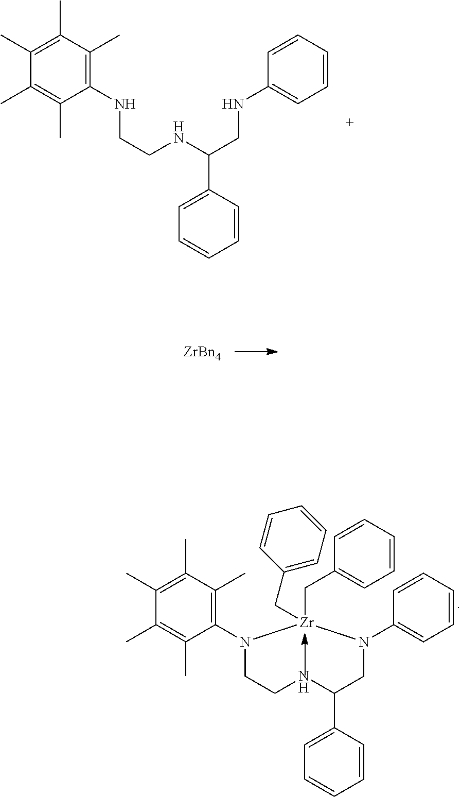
N1(C2=C(C)C(C)=C(C)C(C)=C2C)CC[NH]C(C2=CC=CC=C2)CN(C2=CC=CC=C2)[Zr]1(CC1=CC=CC=C1)CC1=CC=CC=C1.N(CCNC(CNC1=CC=CC=C1)C1=CC=CC=C1)C1=C(C)C(C)=C(C)C(C)=C1C.[ZrBn4]
